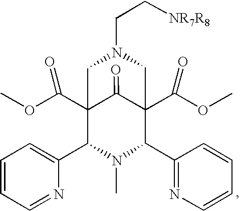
C1=CC=NC(C2N(C)C(C3=NC=CC=C3)C3(C(OC)=O)C(=O)C2(C(OC)=O)CN(CC[NR7R8])C3)=C1
